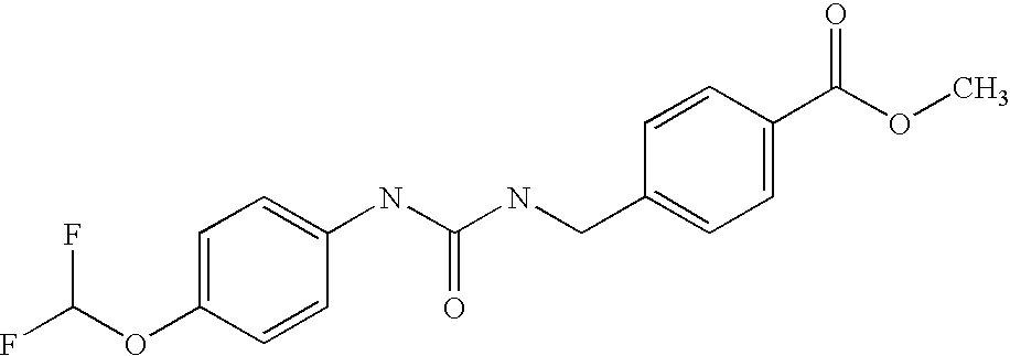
FC(OC1=CC=C(NC(NCC2=CC=C(C(OC)=O)C=C2)=O)C=C1)F
